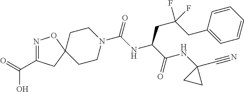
C1CN(C(NC(C(NC2(C#N)CC2)=O)CC(CC2=CC=CC=C2)(F)F)=O)CCC12CC(C(=O)O)=NO2
